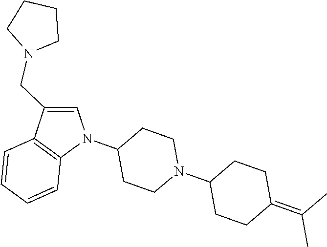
C1=CC2=C(C=C1)N(C1CCN(C3CCC(=C(C)C)CC3)CC1)C=C2CN1CCCC1
